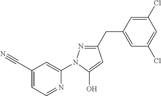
C1(C#N)=CC=NC(N2N=C(CC3=CC(Cl)=CC(Cl)=C3)C=C2O)=C1
